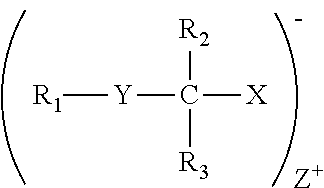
[R1][Y]C([X])([R2])[R3].[Z+]
